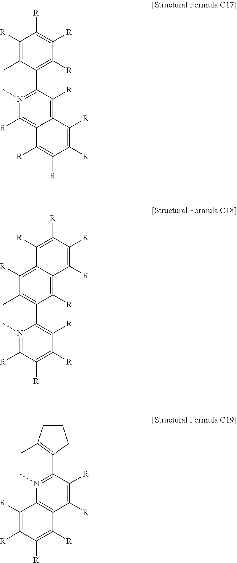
C1([R])=C(C)C(C2=N(C)C([R])=C3C(=C2[R])C([R])=C([R])C([R])=C3[R])=C([R])C([R])=C1[R].C1([R])=C2C(=C([R])C(C)=C1C1=C([R])C([R])=C([R])C([R])=N1C)C([R])=C([R])C([R])=C2[R].C1([R])=C([R])C(C2=C(C)CCC2)=N(C)C2=C1C([R])=C([R])C([R])=C2[R]
